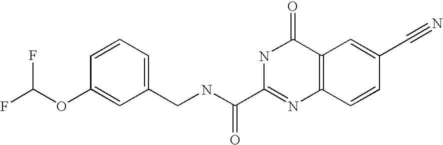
C1(CNC(C2=NC3=C(C(=O)N2)C=C(C#N)C=C3)=O)=CC=CC(OC(F)F)=C1
